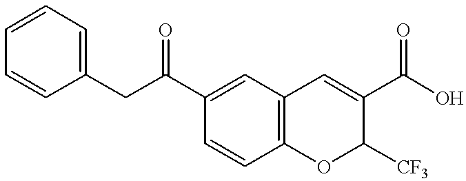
C1=CC2=C(C=C1C(CC1=CC=CC=C1)=O)C=C(C(O)=O)C([CF3])O2
